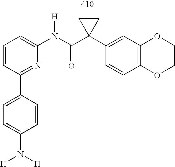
C1=C(C2=NC(N(C(C3(C4=CC5=C(C=C4)OCCO5)CC3)=O)[H])=CC=C2)C=CC(N([H])[H])=C1
